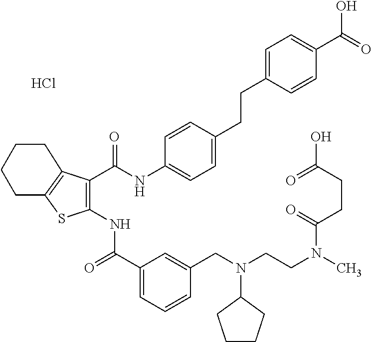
C1(C(=O)NC2=C(C(NC3=CC=C(CCC4=CC=C(C(=O)O)C=C4)C=C3)=O)C3=C(S2)CCCC3)=CC=CC(CN(CCN(C(CCC(=O)O)=O)C)C2CCCC2)=C1.Cl
